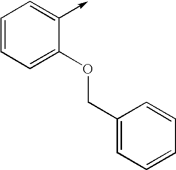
C1=CC=C(OCC2=CC=CC=C2)C(->C)=C1
